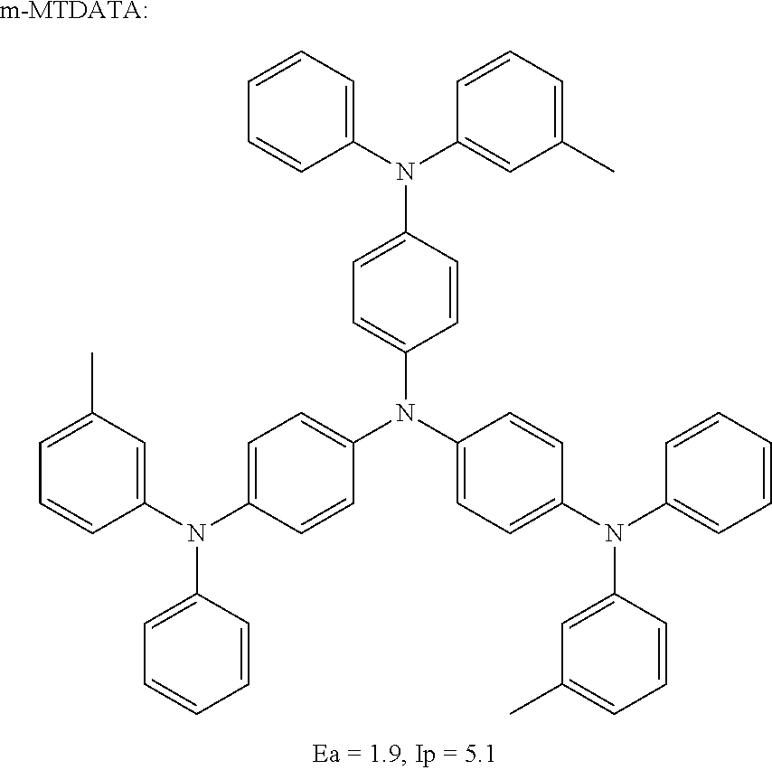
[m-MTDATA:].C1=C(N(C2=CC=C(N(C3=CC=CC=C3)C3=CC(C)=CC=C3)C=C2)C2=CC=C(N(C3=CC(C)=CC=C3)C3=CC=CC=C3)C=C2)C=CC(N(C2=CC=CC=C2)C2=CC(C)=CC=C2)=C1
